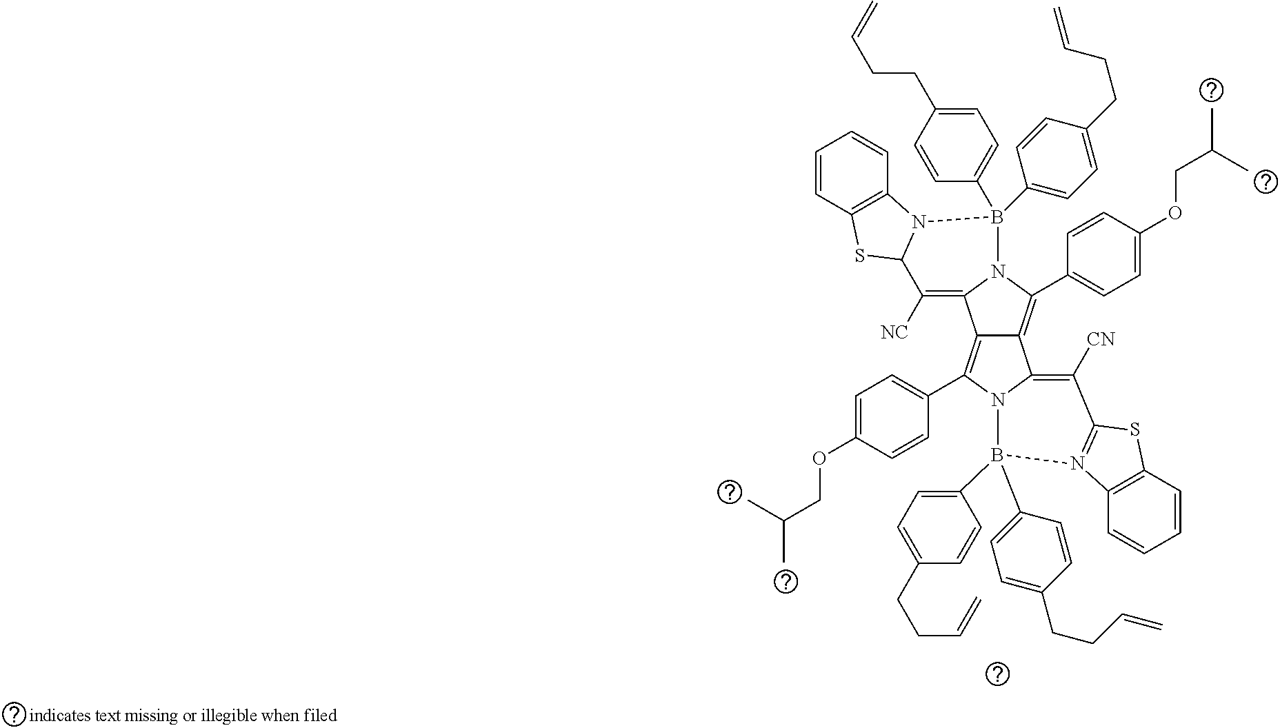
C12=C(C3=CC=C(OCC(C)C)C=C3)N3C(=C([CN])C4=N(C5=C(C=CC=C5)S4)B3(C3=CC=C(CCC=C)C=C3)C3=CC=C(CCC=C)C=C3)C1=C(C1=CC=C(OCC(C)C)C=C1)N1C2=C([NC])C2SC3=C(C=CC=C3)N2B1(C1=CC=C(CCC=C)C=C1)C1=CC=C(CCC=C)C=C1
